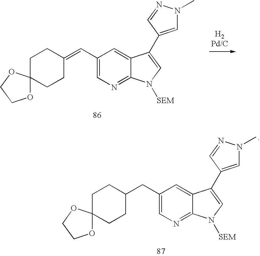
O1C2(OCC1)CCC(=CC1=CN=C3C(=C1)C(C1=CN(C)N=C1)=CN3[SEM])CC2.O1C2(OCC1)CCC(CC1=CN=C3C(=C1)C(C1=CN(C)N=C1)=CN3[SEM])CC2
